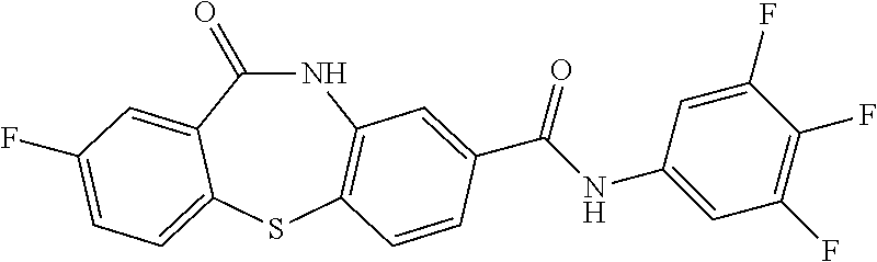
C1(=O)NC2=C(SC3=CC=C(F)C=C13)C=CC(C(NC1=CC(F)=C(F)C(F)=C1)=O)=C2
